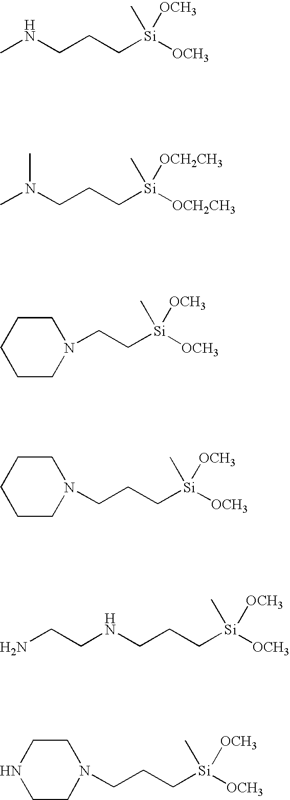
C1N(CC[Si](C)([OCH3])[OCH3])CCCC1.C1CN(CCC[Si](C)([OCH3])[OCH3])CCN1.CNCCC[Si](C)([OCH3])[OCH3].CN(CCC[Si](C)([OCH2CH3])[OCH2CH3])C.C1N(CCC[Si](C)([OCH3])[OCH3])CCCC1.NCCNCCC[Si](C)([OCH3])[OCH3]
